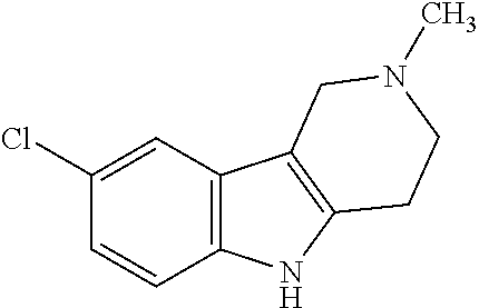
C1(Cl)=CC2=C(C=C1)NC1=C2CN(C)CC1
